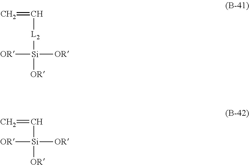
C=C[L2][Si]([OR])([OR])[OR].C([Si]([OR])([OR])[OR])=C
